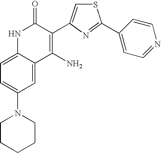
S1C=C(C2=C(N)C3=CC(N4CCCCC4)=CC=C3NC2=O)N=C1C1=CC=NC=C1
